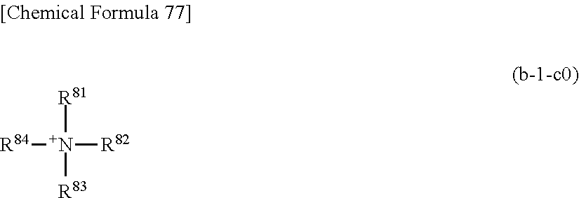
[R84][N+]([R82])([R81])[R83]
